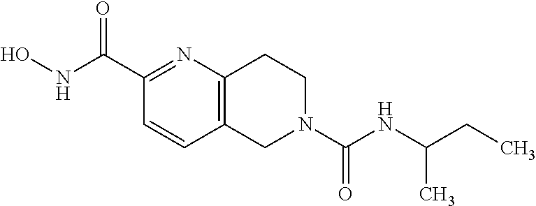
C12=C(N=C(C(NO)=O)C=C1)CCN(C(=O)NC(C)CC)C2
